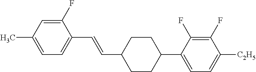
C1(F)=CC(C)=CC=C1C=CC1CCC(C2=CC=C([C2H5])C(F)=C2F)CC1
